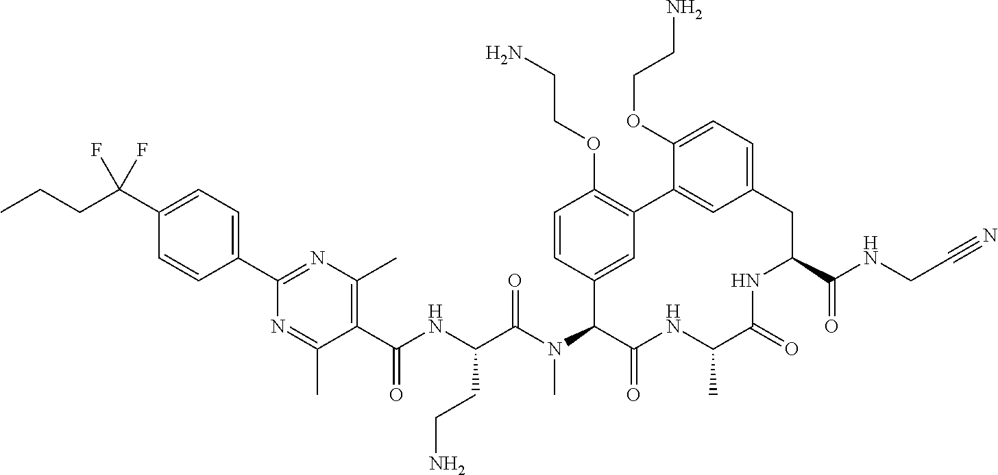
C1(C(NC(C(N(C2C(=O)NC(C)C(=O)NC(C(NCC#N)=O)CC3=CC=C(OCCN)C(=C3)C3=C(OCCN)C=CC2=C3)C)=O)CCN)=O)=C(C)N=C(C2=CC=C(C(CCC)(F)F)C=C2)N=C1C
